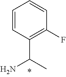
C1=CC(C(N)C)=C(F)C=C1
